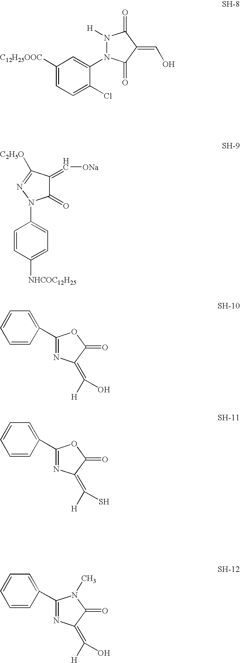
C(O)=C1C(=O)N(C2=CC([C12H25OOC])=CC=C2Cl)N([H])C1=O.C1=CC([NHCOC12H25])=CC=C1N1C(=O)C(=C[ONa])C([C2H5O])=N1.C1(C2=CC=CC=C2)=NC(=C([H])O)C(=O)O1.C1(C2=CC=CC=C2)=NC(=C([H])S)C(=O)O1.C1(C2=CC=CC=C2)=NC(=C([H])O)C(=O)N1C
